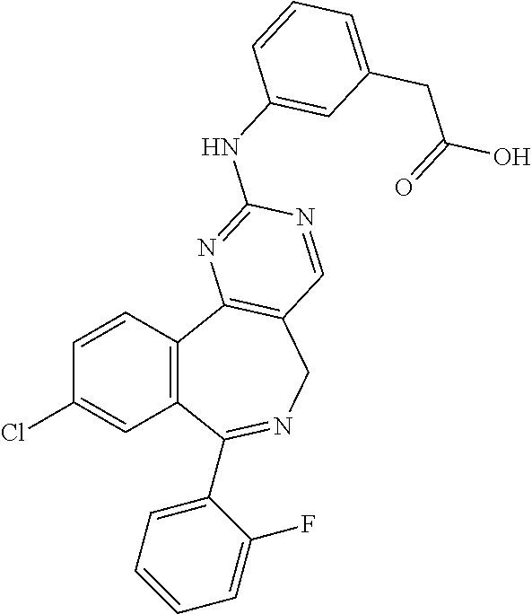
C1=CC2=C(C=C1Cl)C(C1=CC=CC=C1F)=NCC1=C2N=C(NC2=CC(CC(=O)O)=CC=C2)N=C1
